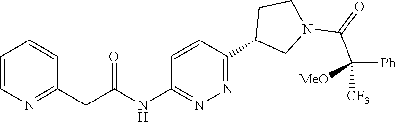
C1=CC(CC(NC2=NN=C(C3CCN(C(C([Ph])([MeO])[CF3])=O)C3)C=C2)=O)=NC=C1
